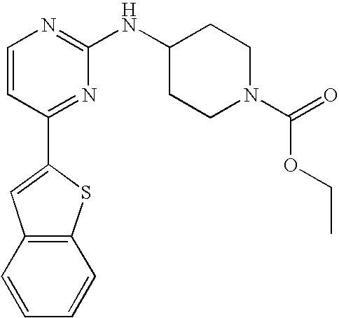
C1=CC(C2=CC3=C(S2)C=CC=C3)=NC(NC2CCN(C(=O)OCC)CC2)=N1
